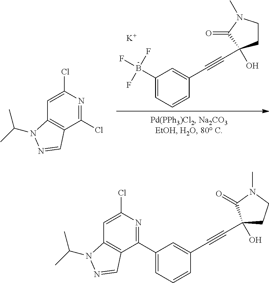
C1=C(B(F)(F)F)C=C(C#CC2(O)CCN(C)C2=O)C=C1.[K].C12=C(C(Cl)=NC(Cl)=C1)C=NN2C(C)C.C1=C(C2=NC(Cl)=CC3=C2C=NN3C(C)C)C=C(C#CC2(O)CCN(C)C2=O)C=C1
